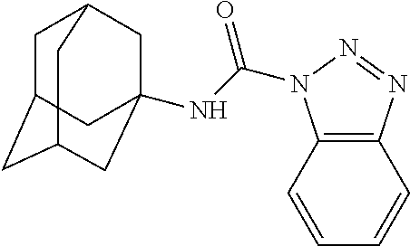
C1C2CC3CC(NC(=O)N4C5=C(N=N4)C=CC=C5)(CC1C3)C2
